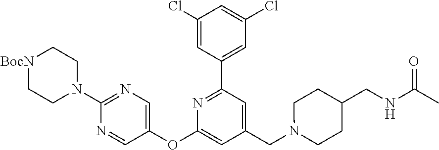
N1=CC(OC2=CC(CN3CCC(CNC(C)=O)CC3)=CC(C3=CC(Cl)=CC(Cl)=C3)=N2)=CN=C1N1CC[BocN]CC1
